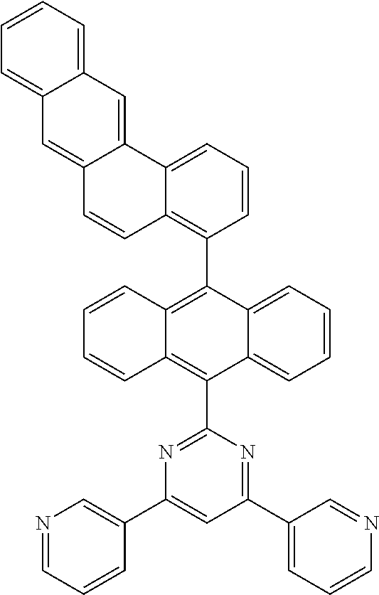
C1=CC=C2C(=C1)C=C1C(=C2)C=CC2=C(C3=C4C(=C(C5=NC(C6=CN=CC=C6)=CC(C6=CC=CN=C6)=N5)C5=CC=CC=C35)C=CC=C4)C=CC=C12
